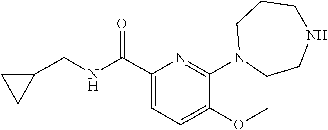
C1(C(NCC2CC2)=O)=CC=C(OC)C(N2CCNCCC2)=N1
